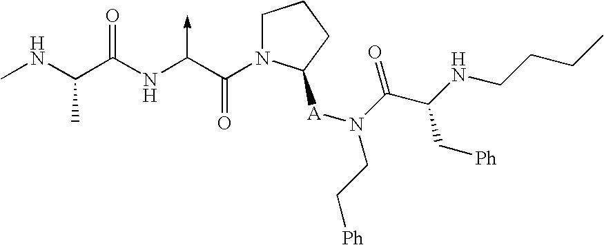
C(NC)(C(NC(C(N1CCCC1[A]N(C(=O)C(NCCCC)C[Ph])CC[Ph])=O)->C)=O)C
